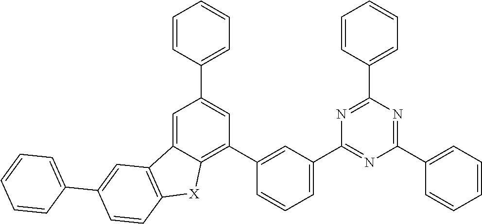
C1=CC(C2=NC(C3=CC=CC(C4=C5C(=CC(C6=CC=CC=C6)=C4)C4=C([X]5)C=CC(C5=CC=CC=C5)=C4)=C3)=NC(C3=CC=CC=C3)=N2)=CC=C1
